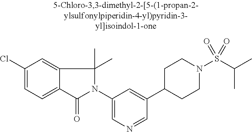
C1(Cl)=CC=C2C(=C1)C(C)(C)N(C1=CN=CC(C3CCN(S(C(C)C)(=O)=O)CC3)=C1)C2=O
